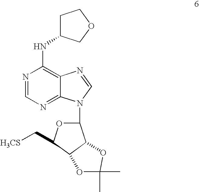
N1=CN=C2C(=C1NC1CCOC1)N=CN2C1OC(C[H3CS])C2C1OC(C)(C)O2
